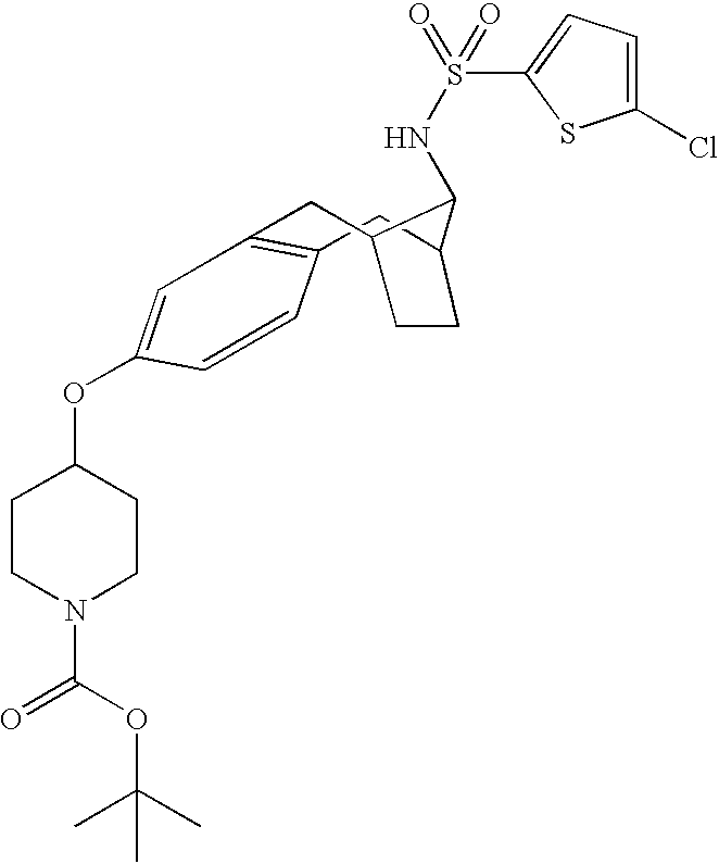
C1=CC(OC2CCN(C(OC(C)(C)C)=O)CC2)=CC2=C1CC1CCC(C2)C1NS(=O)(=O)C1=CC=C(Cl)S1
